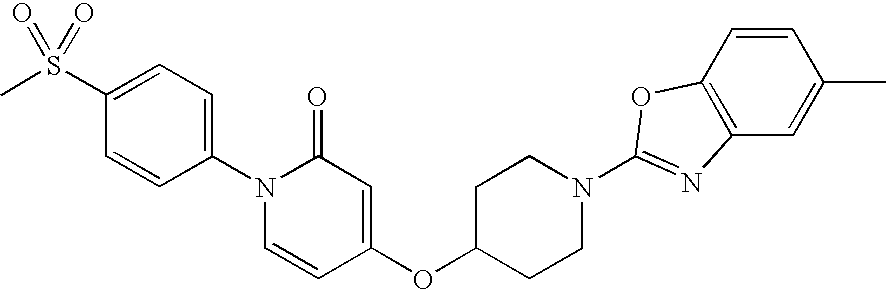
C1=C(S(C)(=O)=O)C=CC(N2C=CC(OC3CCN(C4=NC5=C(C=CC(C)=C5)O4)CC3)=CC2=O)=C1
